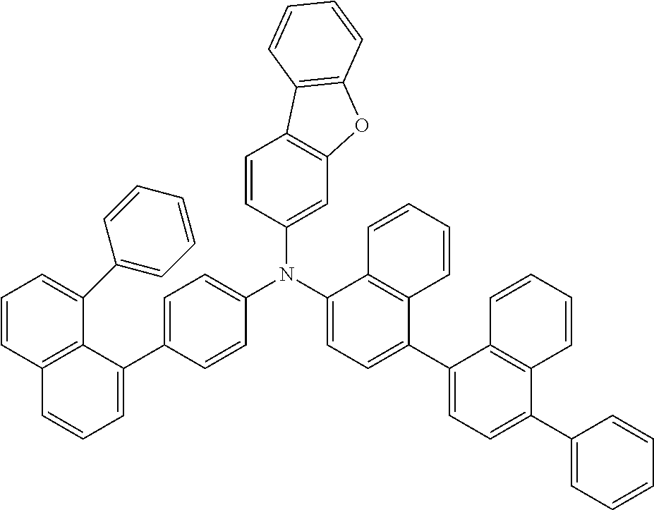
C1=CC2=C(C=C1N(C1=CC=C(C3=CC=C(C4=CC=CC=C4)C4=C3C=CC=C4)C3=C1C=CC=C3)C1=CC=C(C3=CC=CC4=C3C(C3=CC=CC=C3)=CC=C4)C=C1)OC1=C2C=CC=C1
